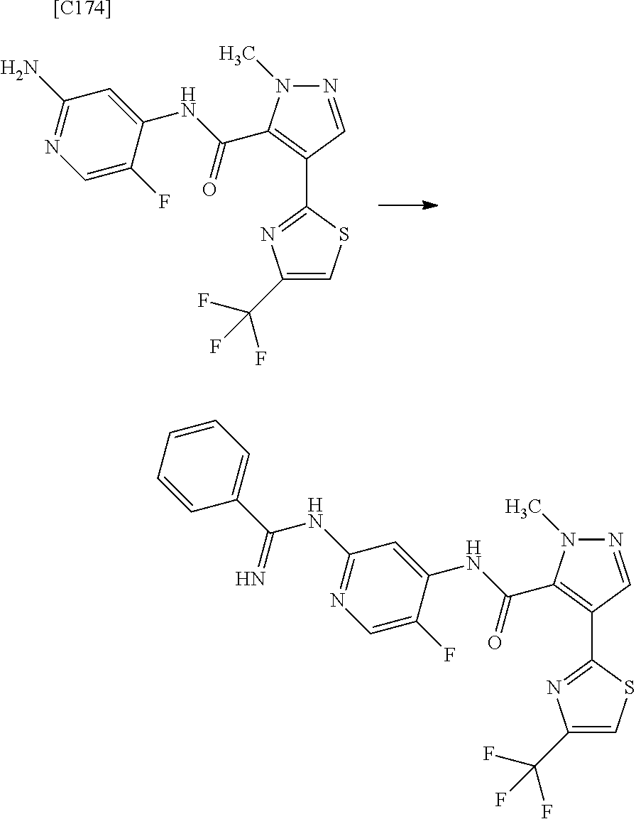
[[C174]].C1(C2=NC(C(F)(F)F)=CS2)=C(C(NC2=CC(N)=NC=C2F)=O)N(C)N=C1.C1(C2=NC(C(F)(F)F)=CS2)=C(C(NC2=CC(NC(C3=CC=CC=C3)=N)=NC=C2F)=O)N(C)N=C1
